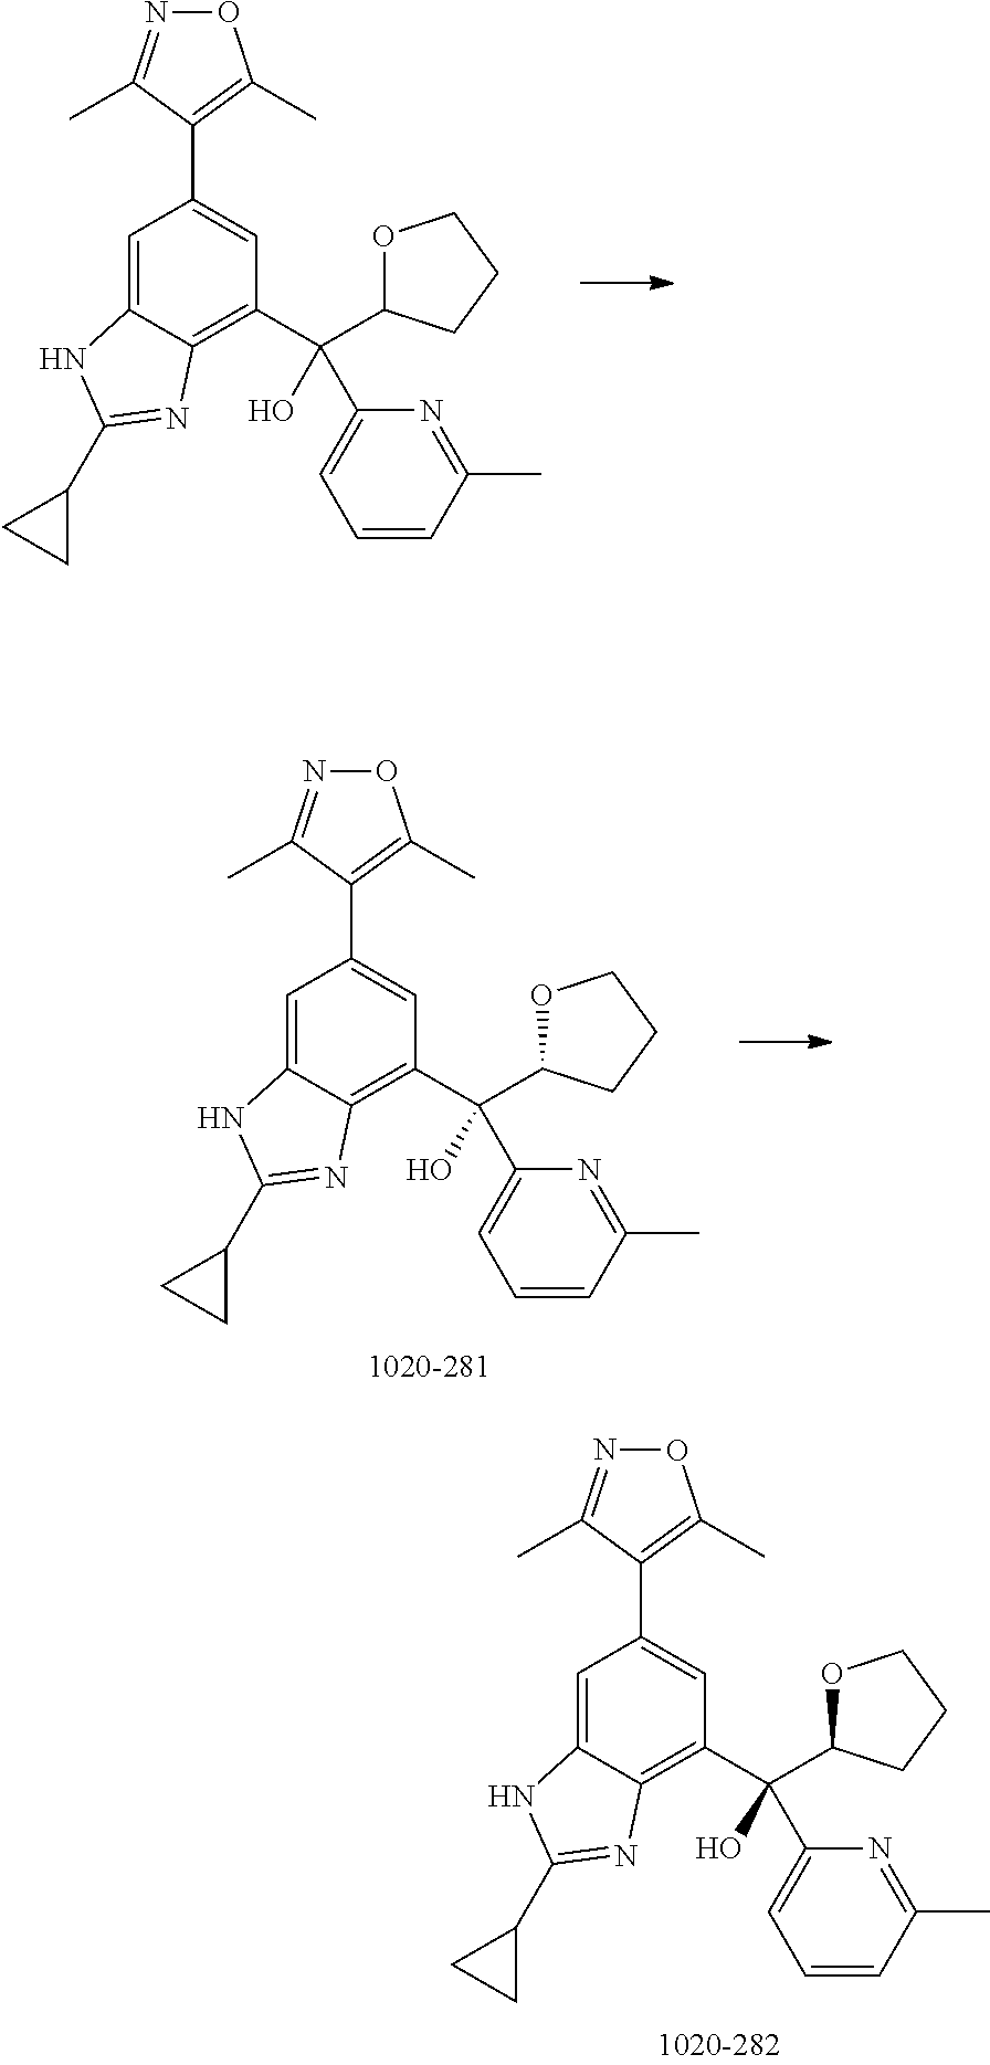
C1=C2C(=C(C(C3OCCC3)(O)C3=CC=CC(C)=N3)C=C1C1=C(C)ON=C1C)N=C(C1CC1)N2.C1=C2C(=C(C(C3OCCC3)(O)C3=CC=CC(C)=N3)C=C1C1=C(C)ON=C1C)N=C(C1CC1)N2.C1=C2C(=C(C(C3OCCC3)(O)C3=CC=CC(C)=N3)C=C1C1=C(C)ON=C1C)N=C(C1CC1)N2
